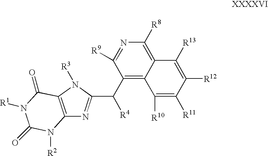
C1([R10])=C([R11])C([R12])=C([R13])C2=C([R8])N=C([R9])C(C([R4])C3=NC4=C(N3[R3])C(=O)N([R1])C(=O)N4[R2])=C12
